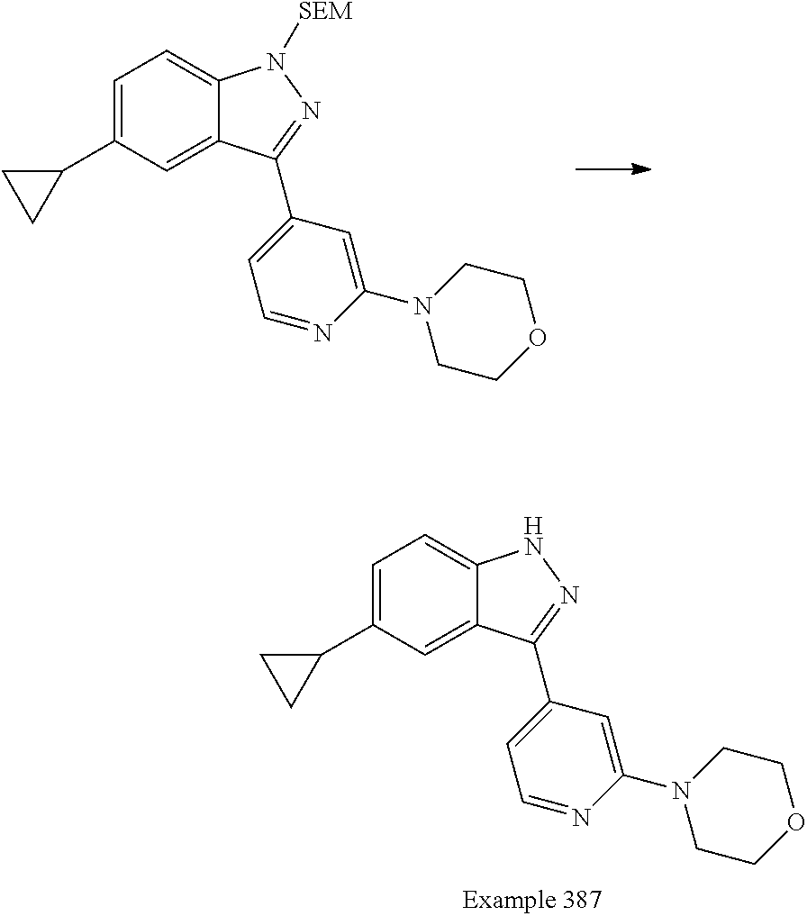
C1=C(C2CC2)C=C2C(=C1)N([SEM])N=C2C1=CC=NC(N2CCOCC2)=C1.C1=C(C2CC2)C=C2C(=C1)NN=C2C1=CC=NC(N2CCOCC2)=C1
